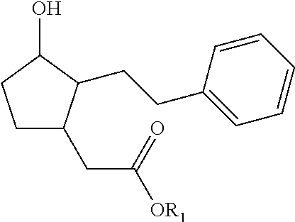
C1CC(O)C(CCC2=CC=CC=C2)C1CC([OR1])=O
